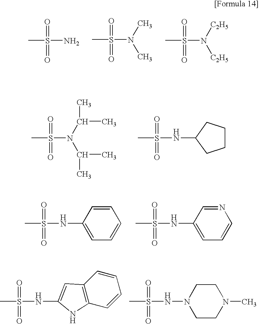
CS(N)(=O)=O.CS(N(C)C)(=O)=O.CS(N([C2H5])[C2H5])(=O)=O.CS(N(C(C)C)C(C)C)(=O)=O.CS(NC1CCCC1)(=O)=O.CS(NC1=CC=CC=C1)(=O)=O.CS(NC1=CC=CN=C1)(=O)=O.CS(NC1=CC2=C(C=CC=C2)N1)(=O)=O.CS(NN1CCN(C)CC1)(=O)=O
